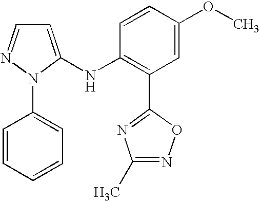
N(C1=C(C2=NC(C)=NO2)C=C(OC)C=C1)C1=CC=NN1C1=CC=CC=C1
